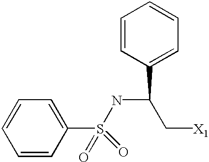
C1=CC(S(NC(C[X1])C2=CC=CC=C2)(=O)=O)=CC=C1
